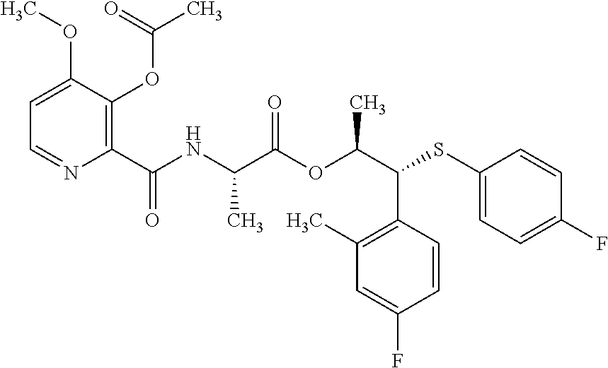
C1(C(=O)NC(C(OC(C(SC2=CC=C(F)C=C2)C2=C(C)C=C(F)C=C2)C)=O)C)=C(OC(C)=O)C(OC)=CC=N1
